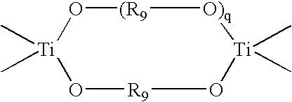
O1[R9]O[Ti](C)(C)[O)q][(R9]O[Ti]1(C)C
